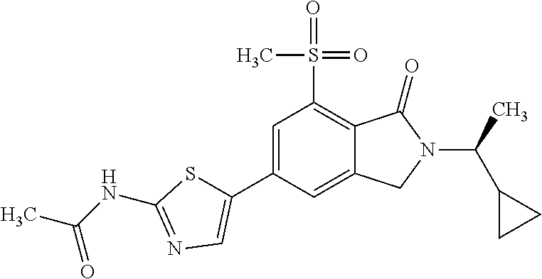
C1=C(C2=CN=C(NC(C)=O)S2)C=C2C(=C1S(=O)(=O)C)C(=O)N(C(C1CC1)C)C2
